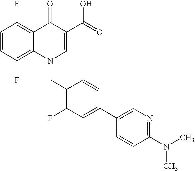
C12=C(F)C=CC(F)=C1C(=O)C(C(=O)O)=CN2CC1=C(F)C=C(C2=CN=C(N(C)C)C=C2)C=C1
